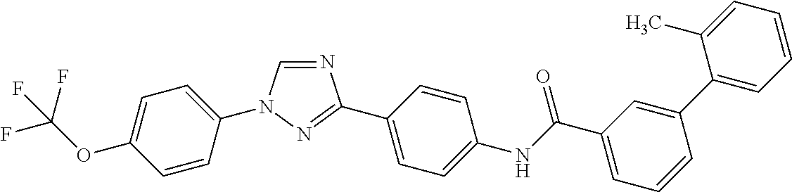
N1=CN(C2=CC=C(OC(F)(F)F)C=C2)N=C1C1=CC=C(NC(C2=CC=CC(C3=CC=CC=C3C)=C2)=O)C=C1
